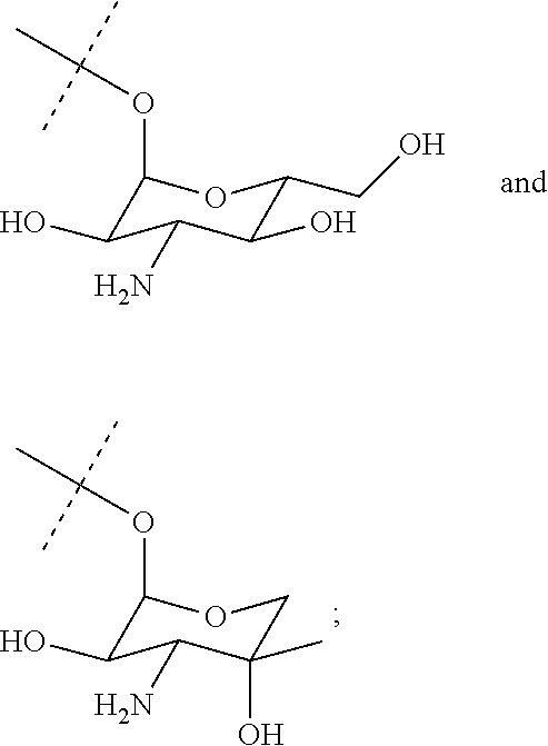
C1(OC(C)(C)C)C(O)C(N)C(O)(C)CO1.C1(OC(C)(C)C)C(O)C(N)C(O)C(CO)O1
